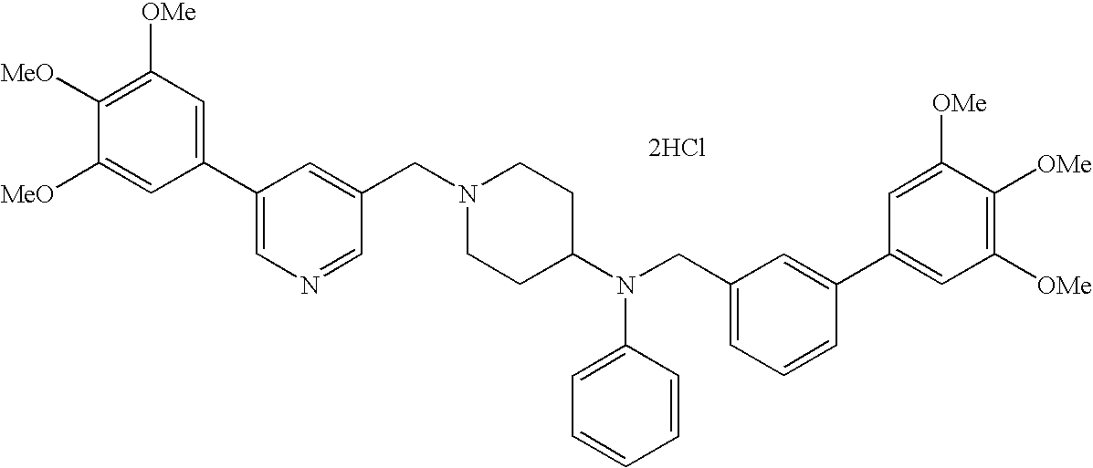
C1=C([MeO])C([MeO])=C([OMe])C=C1C1=CN=CC(CN2CCC(N(CC3=CC=CC(C4=CC([OMe])=C([OMe])C([OMe])=C4)=C3)C3=CC=CC=C3)CC2)=C1.[2HCl]
